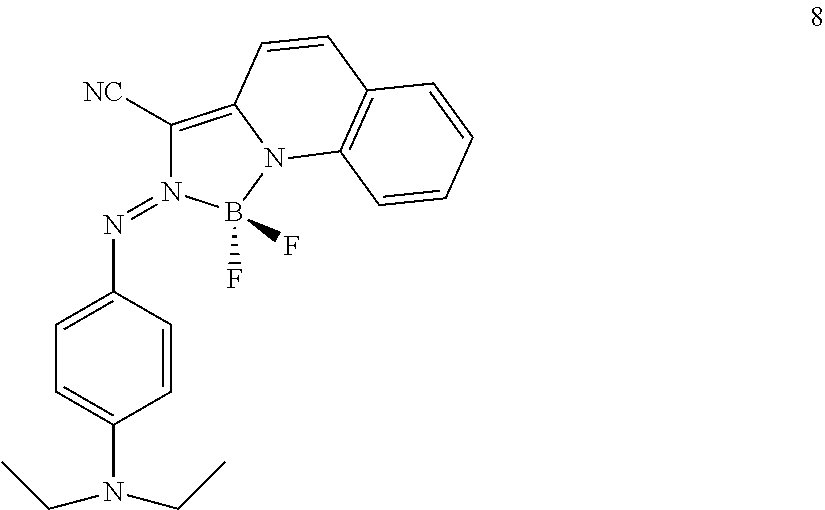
C1=C(N=N2C([NC])=C3N(B2(F)F)C2=C(C=C3)C=CC=C2)C=CC(N(CC)CC)=C1
